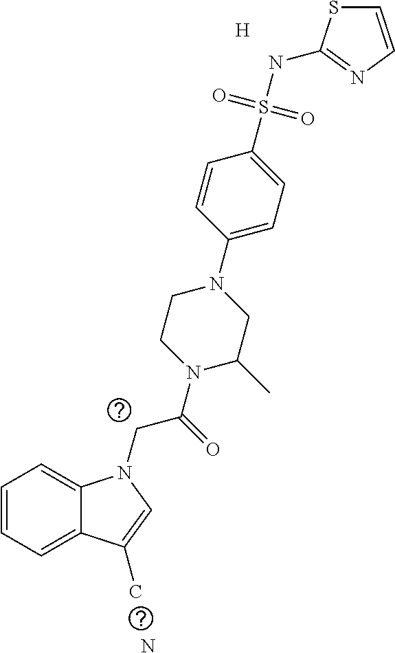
N.[H].C1=CC=C2C(=C1)N(CC(N1CCN(C3=CC=C(S(NC4=NC=CS4)(=O)=O)C=C3)CC1C)=O)C=C2C
